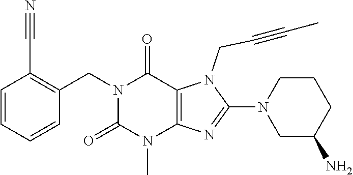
N1(CC2=C(C#N)C=CC=C2)C(=O)N(C)C2=C(C1=O)N(CC#CC)C(N1CC(N)CCC1)=N2
